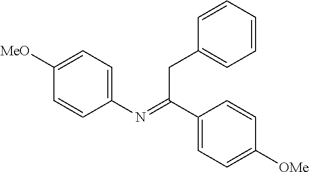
C1(N=C(C2=CC=C([OMe])C=C2)CC2=CC=CC=C2)=CC=C([MeO])C=C1
